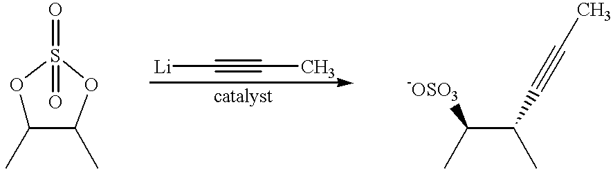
O1C(C)C(C)OS1(=O)=O.[Li]C#CC.C(C(C#CC)C)(C)[-OSO3]
